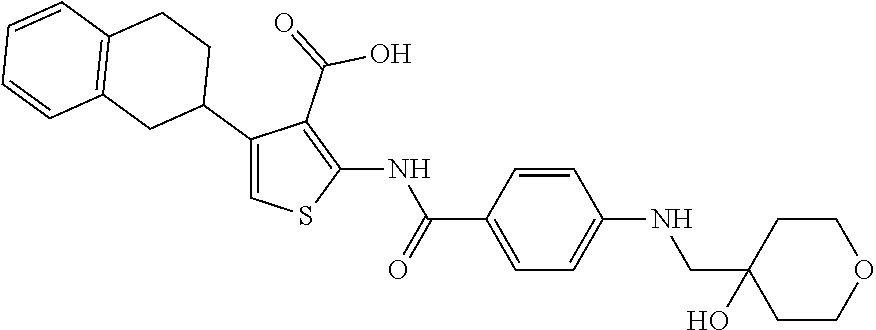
C1(C2CCC3=C(C2)C=CC=C3)=CSC(NC(C2=CC=C(NCC3(O)CCOCC3)C=C2)=O)=C1C(=O)O
